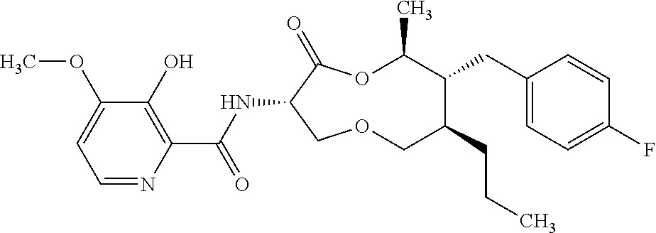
C1(O)=C(C(NC2C(=O)OC(C)C(CC3=CC=C(F)C=C3)C(CCC)COC2)=O)N=CC=C1OC
